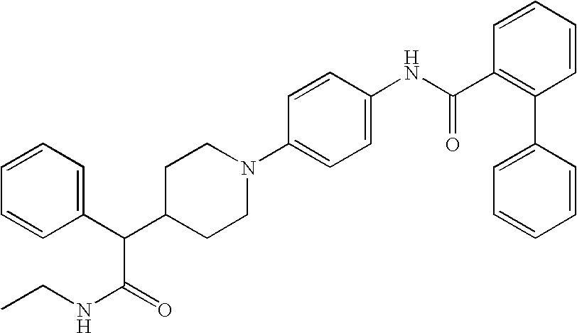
N1(C2=CC=C(NC(C3=C(C4=CC=CC=C4)C=CC=C3)=O)C=C2)CCC(C(C(NCC)=O)C2=CC=CC=C2)CC1
